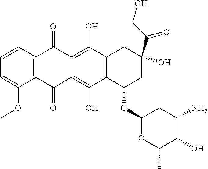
C12=C(C(OC)=CC=C1)C(=O)C1=C(O)C3=C(C(O)=C1C2=O)CC(O)(C(CO)=O)CC3OC1OC(C)C(O)C(N)C1
